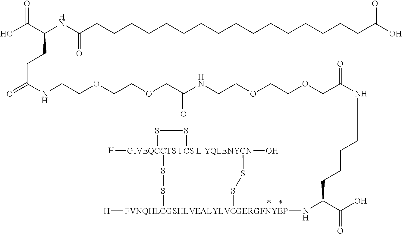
OC(C(NC(CCCCCCCCCCCCCCCCC(O)=O)=O)CCC(=O)NCCOCCOCC(NCCOCCOCC(NCCCCC(C(O)=O)N[FVNQHLCGSHLVEALYLVCGERGFNYEP]1([H])SS[GIVEQCCTS I CS L YQLENYCN]2(O)([H])(SS1)SS2)=O)=O)=O
